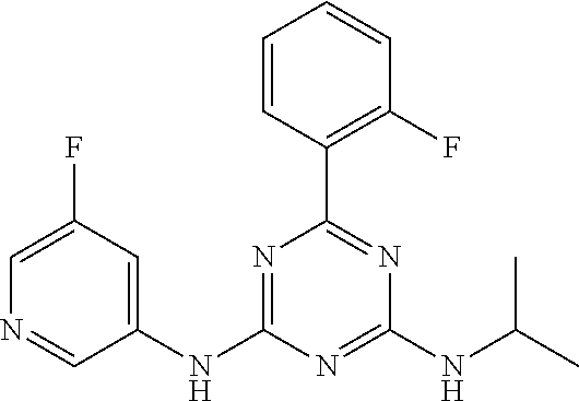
C1(NC2=NC(C3=C(F)C=CC=C3)=NC(NC(C)C)=N2)=CC(F)=CN=C1
